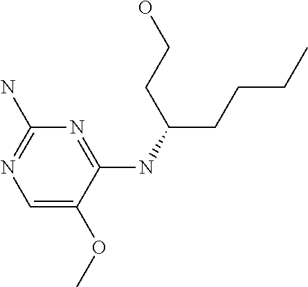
C1=C(OC)C(NC(CCO)CCCC)=NC(N)=N1
